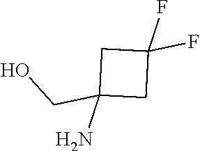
NC1(CO)CC(F)(F)C1
